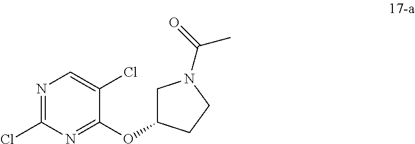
N1=C(Cl)N=C(OC2CN(C(C)=O)CC2)C(Cl)=C1
